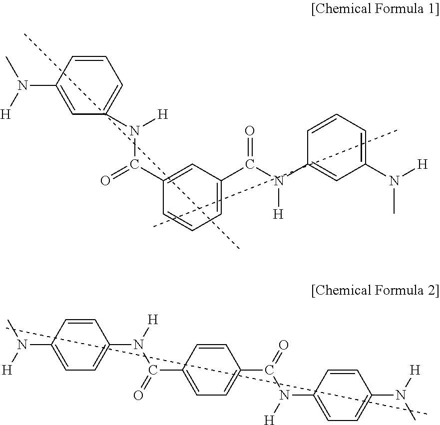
C1=CC(N(C)[H])=CC(N(C(C2=CC(C(N(C3=CC(N([H])C)=CC=C3)[H])=O)=CC=C2)=O)[H])=C1.C1=CC(N([H])C)=CC=C1N([H])C(=O)C1=CC=C(C(=O)N([H])C2=CC=C(N(C)[H])C=C2)C=C1
